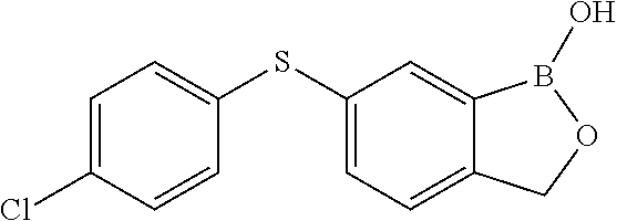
C1=C2C(=CC=C1SC1=CC=C(Cl)C=C1)COB2O
